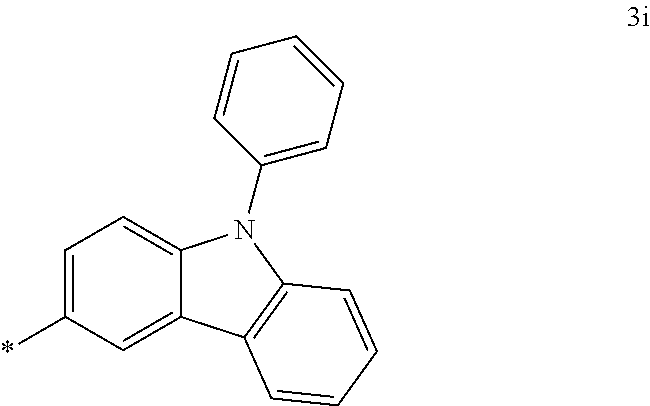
C1=C(*)C=C2C(=C1)N(C1=CC=CC=C1)C1=C2C=CC=C1
